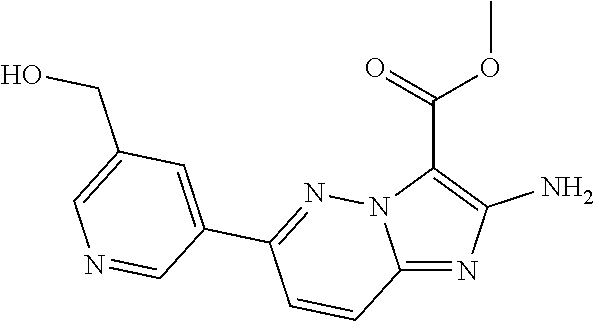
C12=NC(N)=C(C(=O)OC)N1N=C(C1=CC(CO)=CN=C1)C=C2
